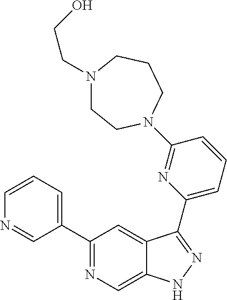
C1(C2=CC=CN=C2)=NC=C2C(=C1)C(C1=CC=CC(N3CCN(CCO)CCC3)=N1)=NN2
